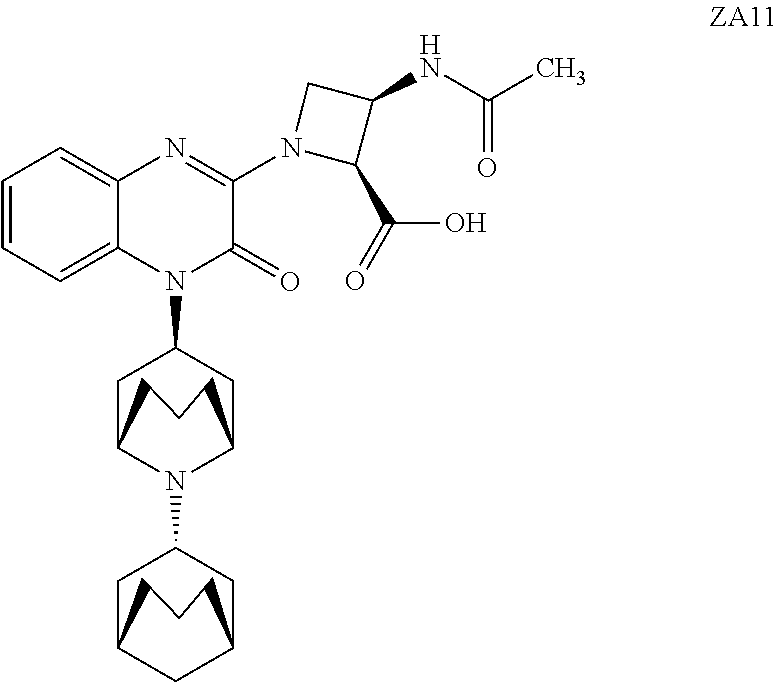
C1=CC=C2C(=C1)N=C(N1C(C(=O)O)C(NC(C)=O)C1)C(=O)N2C1CC2N(C3CC4CC(C3)CCC4)C(C1)CCC2
